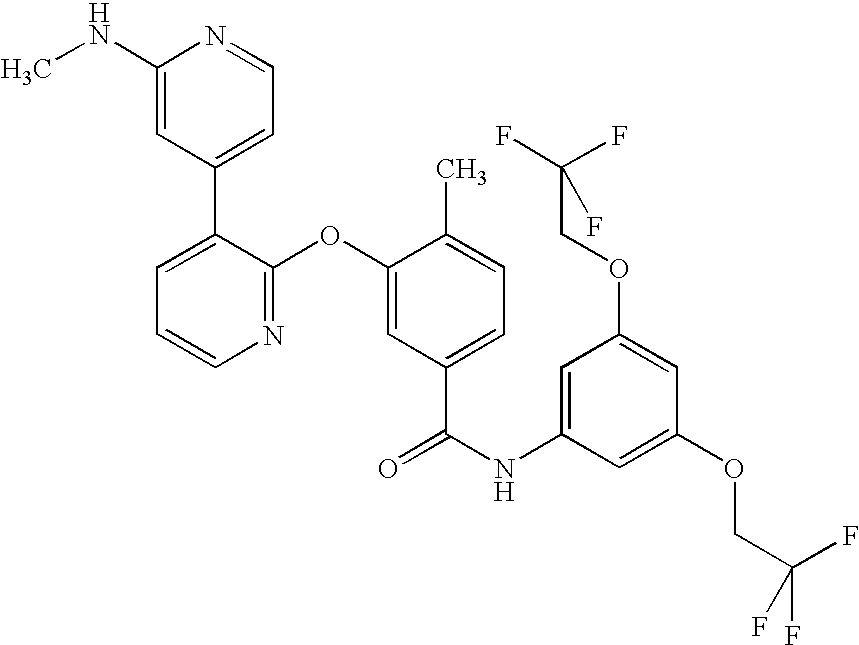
N1=C(OC2=CC(C(NC3=CC(OCC(F)(F)F)=CC(OCC(F)(F)F)=C3)=O)=CC=C2C)C(C2=CC=NC(NC)=C2)=CC=C1
